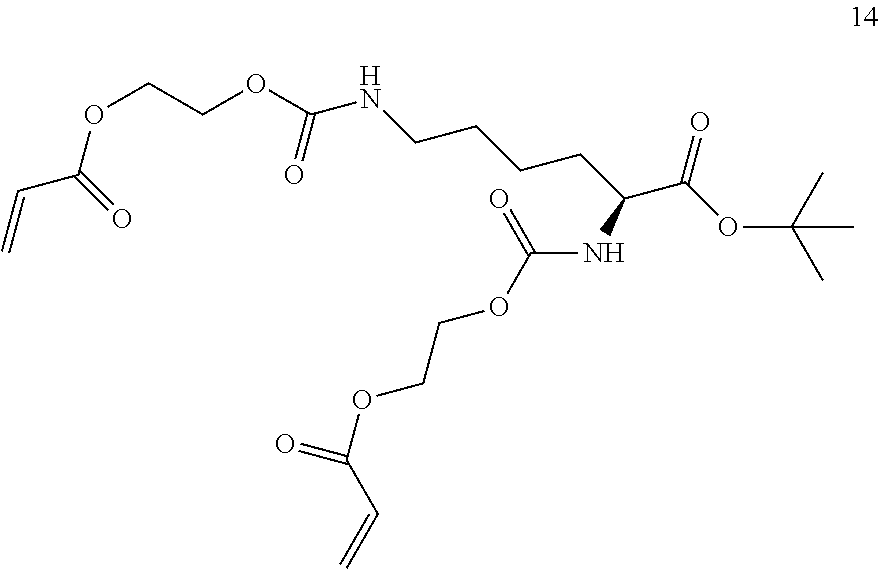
C=CC(OCCOC(NCCCCC(C(OC(C)(C)C)=O)NC(OCCOC(=O)C=C)=O)=O)=O
